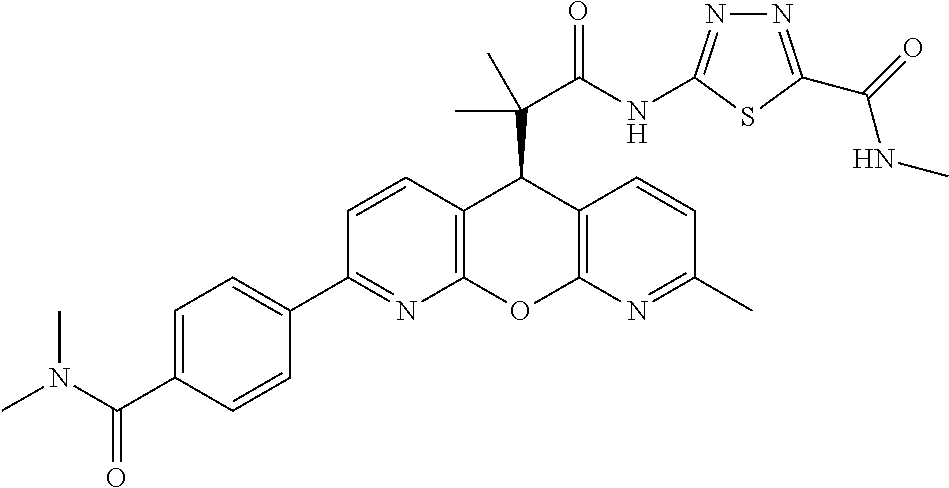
C1(C2=NC3=C(C=C2)C(C(C(NC2=NN=C(C(=O)NC)S2)=O)(C)C)C2=C(O3)N=C(C)C=C2)=CC=C(C(N(C)C)=O)C=C1
